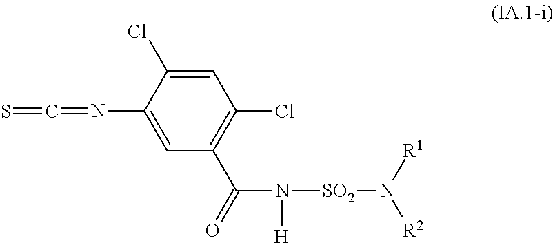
C1=C(Cl)C(N=C=S)=CC(C(=O)N([H])[SO2]N([R2])[R1])=C1Cl
